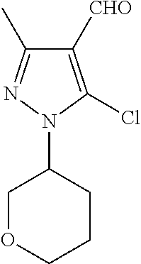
C1([CHO])=C(Cl)N(C2CCCOC2)N=C1C
